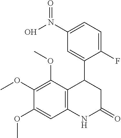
C12=C(C(OC)=C(OC)C(OC)=C1)C(C1=CC(N(O)=O)=CC=C1F)CC(=O)N2
